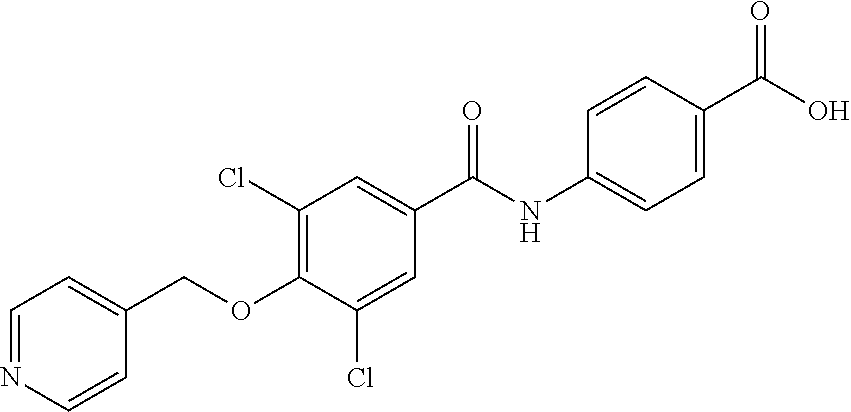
C1(Cl)=C(OCC2=CC=NC=C2)C(Cl)=CC(C(NC2=CC=C(C(O)=O)C=C2)=O)=C1
